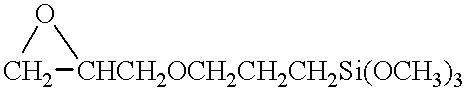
C1[CHCH2OCH2CH2CH2Si(OCH3)3]O1
